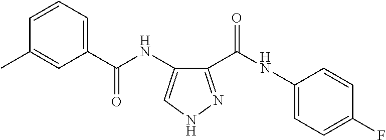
C1(C)=CC(C(NC2=CNN=C2C(NC2=CC=C(F)C=C2)=O)=O)=CC=C1
